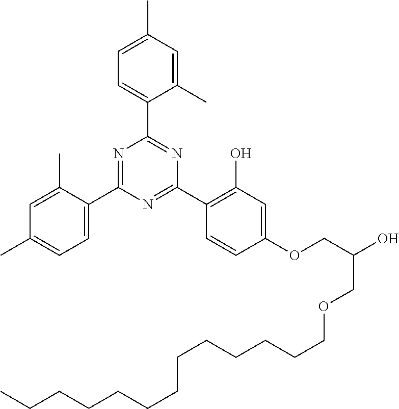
N1=C(C2=C(O)C=C(OCC(O)COCCCCCCCCCCCCC)C=C2)N=C(C2=CC=C(C)C=C2C)N=C1C1=CC=C(C)C=C1C
